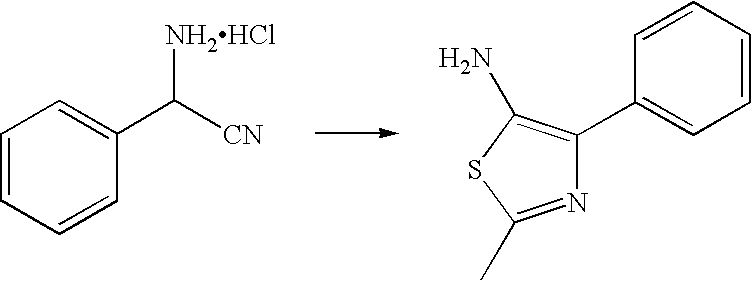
C1=CC=CC(C([CN])[NH2HCl])=C1.N1=C(C)SC(N)=C1C1=CC=CC=C1
